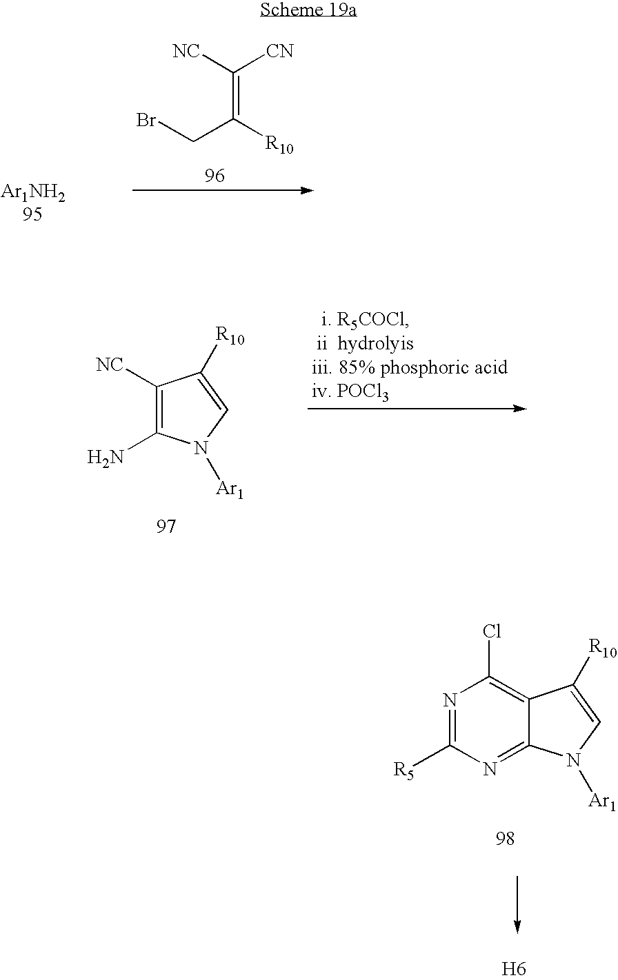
[NC]C([CN])=C([R10])CBr.C1(N)=C([NC])C([R10])=CN1[Ar1].C12=NC([R5])=NC(Cl)=C1C([R10])=CN2[Ar1].[H6]
